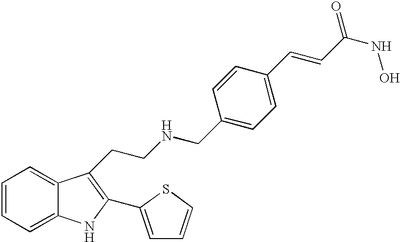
C(C1=CC=C(C=CC(NO)=O)C=C1)NCCC1=C(C2=CC=CS2)NC2=CC=CC=C21
